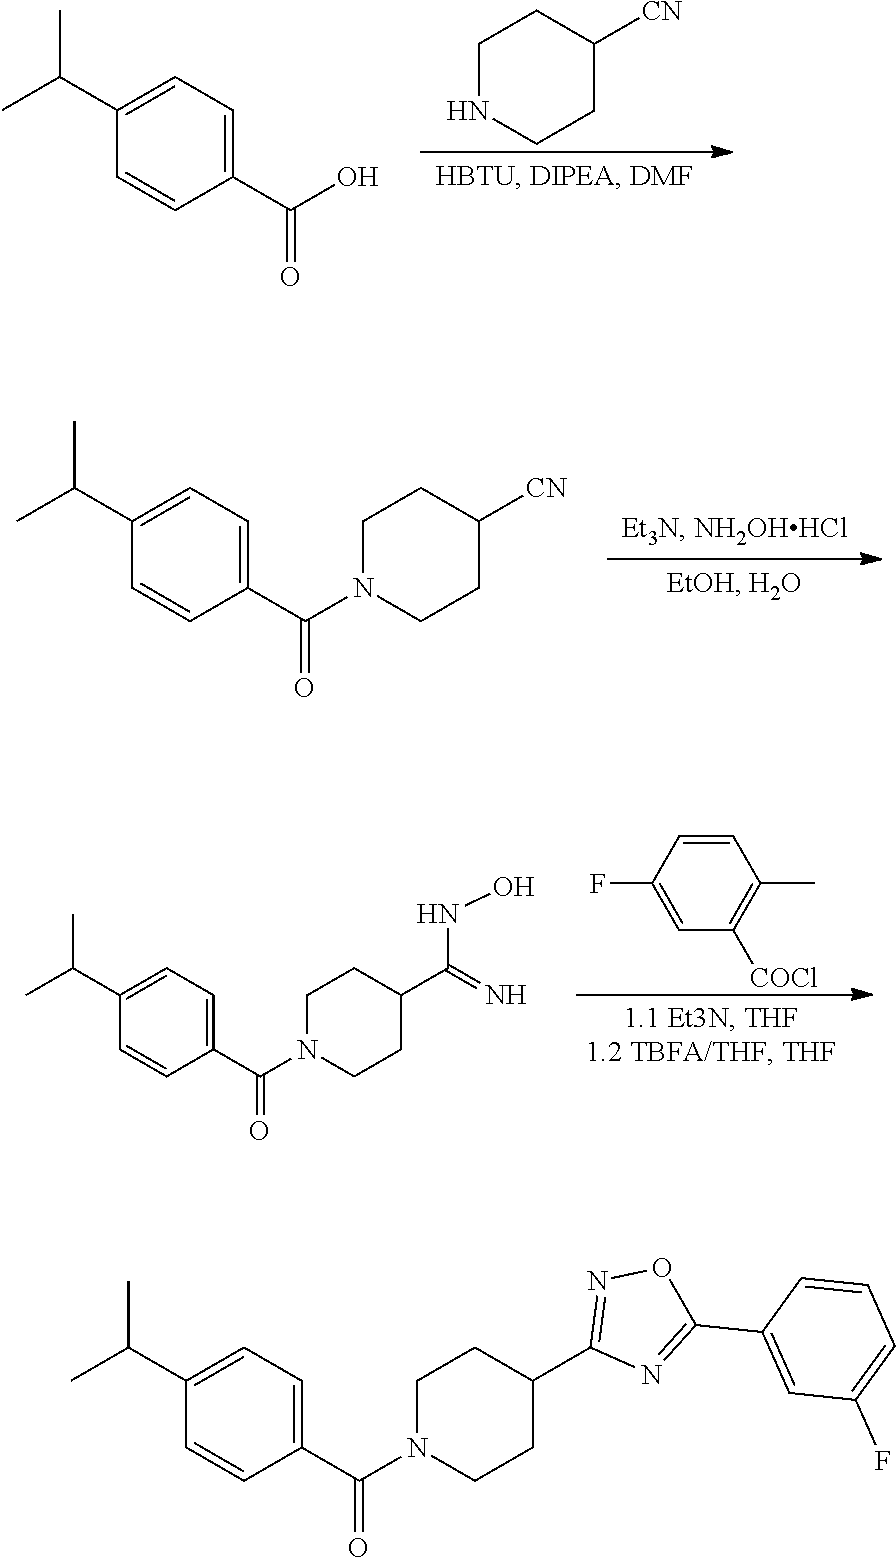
C1NCCC([CN])C1.C1(C(C)C)=CC=C(C(O)=O)C=C1.C1(C(C)C)=CC=C(C(N2CCC([CN])CC2)=O)C=C1.C1(F)=CC([COCl])=C(C)C=C1.C(N1CCC(C(=N)NO)CC1)(=O)C1=CC=C(C(C)C)C=C1.C1(C(N2CCC(C3=NOC(C4=CC(F)=CC=C4)=N3)CC2)=O)=CC=C(C(C)C)C=C1
